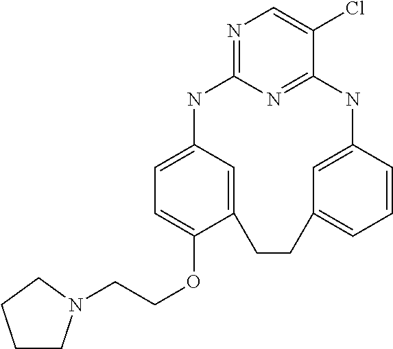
N1=C2N=C(C(Cl)=C1)NC1=CC(=CC=C1)CCC1=CC(=CC=C1OCCN1CCCC1)N2
